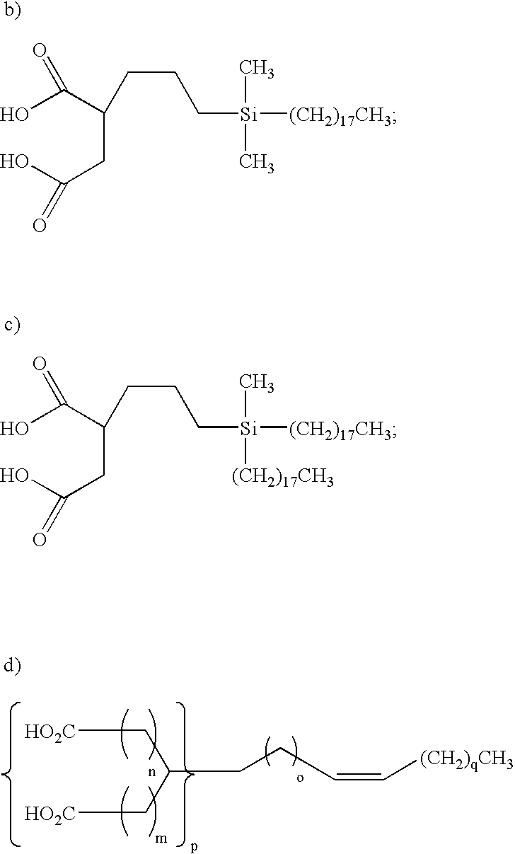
C(C(C[HO2C])C[HO2C])CC=C[(CH2)qCH3].OC(C(CC(O)=O)CCC[Si](C)(C)[(CH2)17CH3])=O.OC(C(CC(O)=O)CCC[Si](C)([(CH2)17CH3])[(CH2)17CH3])=O
